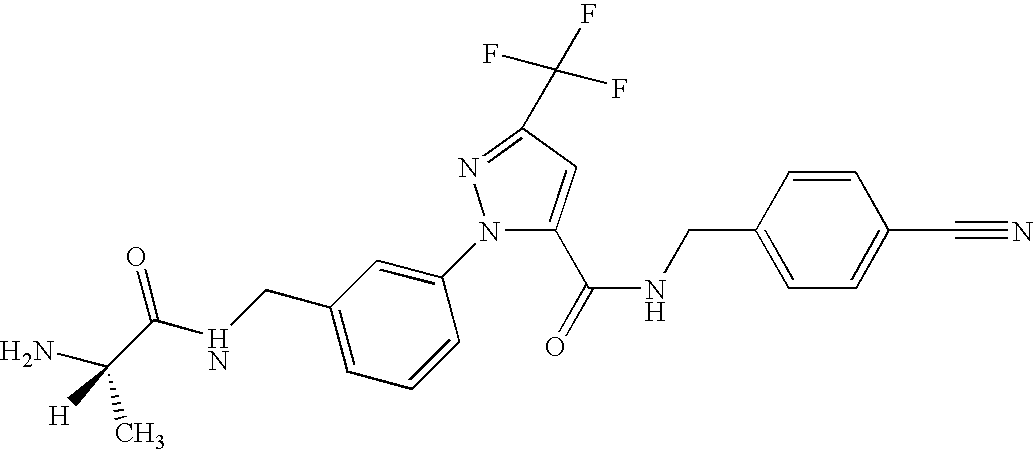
C1(C(=O)NCC2=CC=C(C#N)C=C2)=CC(C(F)(F)F)=NN1C1=CC(CNC(C(C)(N)[H])=O)=CC=C1
